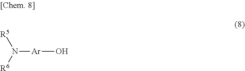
N([Ar]O)([R6])[R5]
